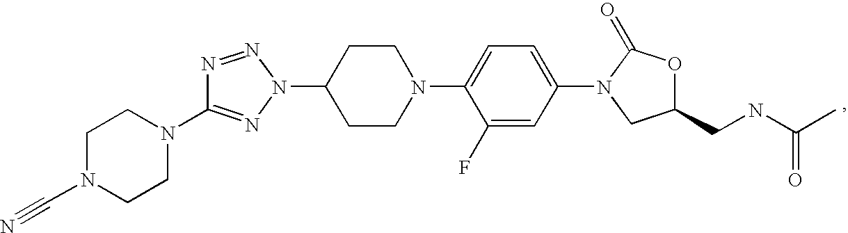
N1=NN(C2CCN(C3=CC=C(N4CC(CNC(C)=O)OC4=O)C=C3F)CC2)N=C1N1CCN(C#N)CC1
